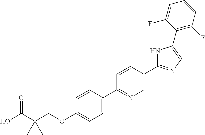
OC(C(COC1=CC=C(C2=NC=C(C3=NC=C(C4=C(F)C=CC=C4F)N3)C=C2)C=C1)(C)C)=O
